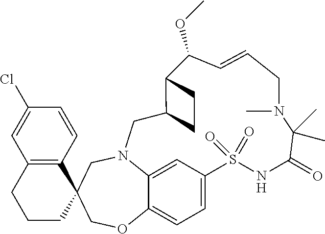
C1=C2C=C3C(=C1)OCC1(CN3CC3C(C(OC)C=CCN(C)C(C)(C)C(=O)NS2(=O)=O)CC3)C2=C(CCC1)C=C(Cl)C=C2
